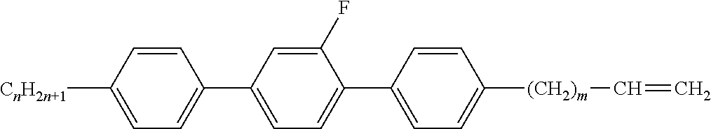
C1=C([CnH2n+1])C=CC(C2=CC=C(C3=CC=C([(CH2)m]C=C)C=C3)C(F)=C2)=C1
